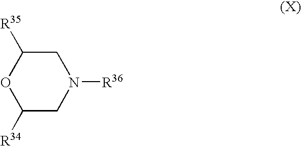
C1([R34])CN([R36])CC([R35])O1
